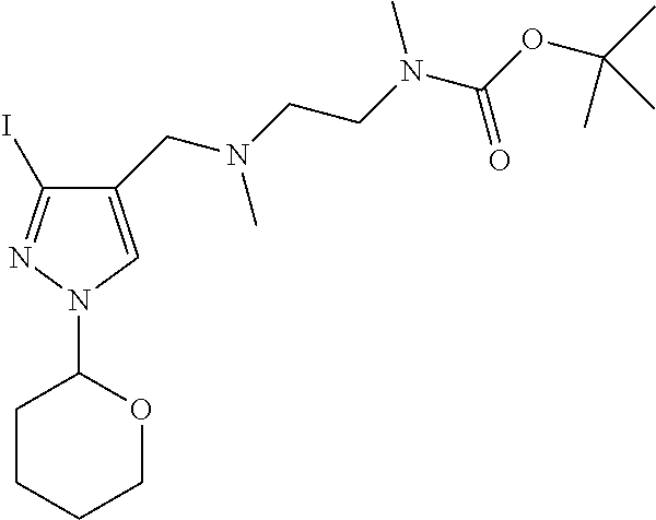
C1(I)=NN(C2CCCCO2)C=C1CN(CCN(C(OC(C)(C)C)=O)C)C
